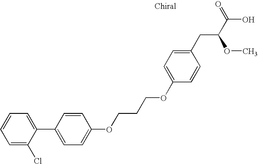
C1(C2=CC=C(OCCCOC3=CC=C(CC(C(O)=O)OC)C=C3)C=C2)=CC=CC=C1Cl
